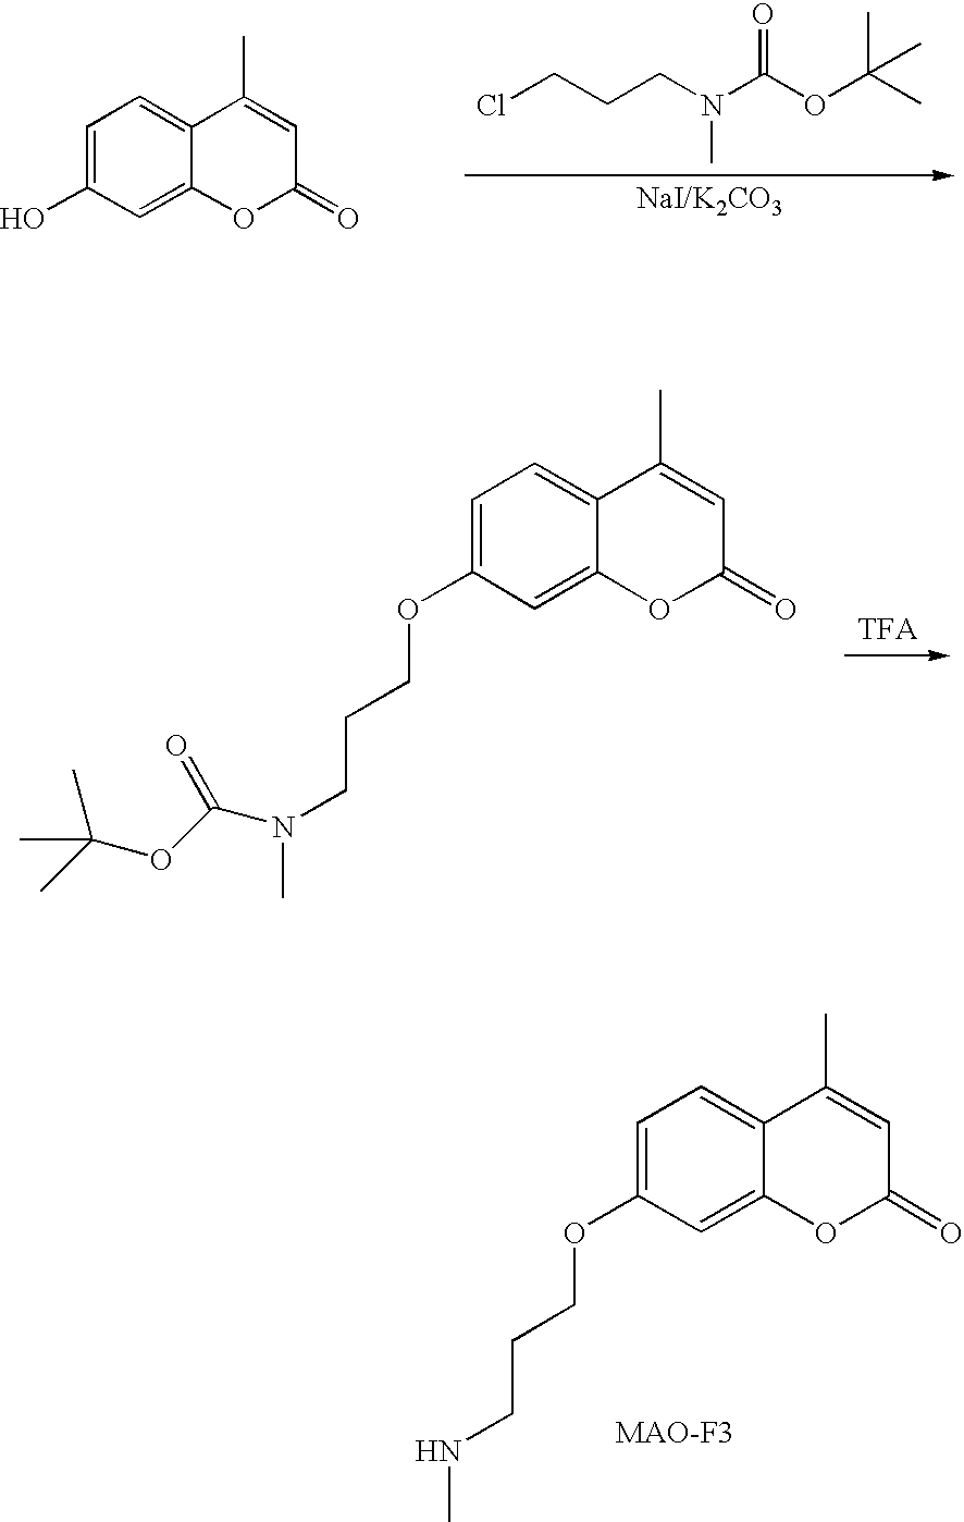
ClCCCN(C)C(OC(C)(C)C)=O.[NaI/K2CO3].C1=C(O)C=C2C(=C1)C(C)=CC(=O)O2.C1=C(OCCCN(C)C(OC(C)(C)C)=O)C=C2C(=C1)C(C)=CC(=O)O2.C1=C(OCCCNC)C=C2C(=C1)C(C)=CC(=O)O2
